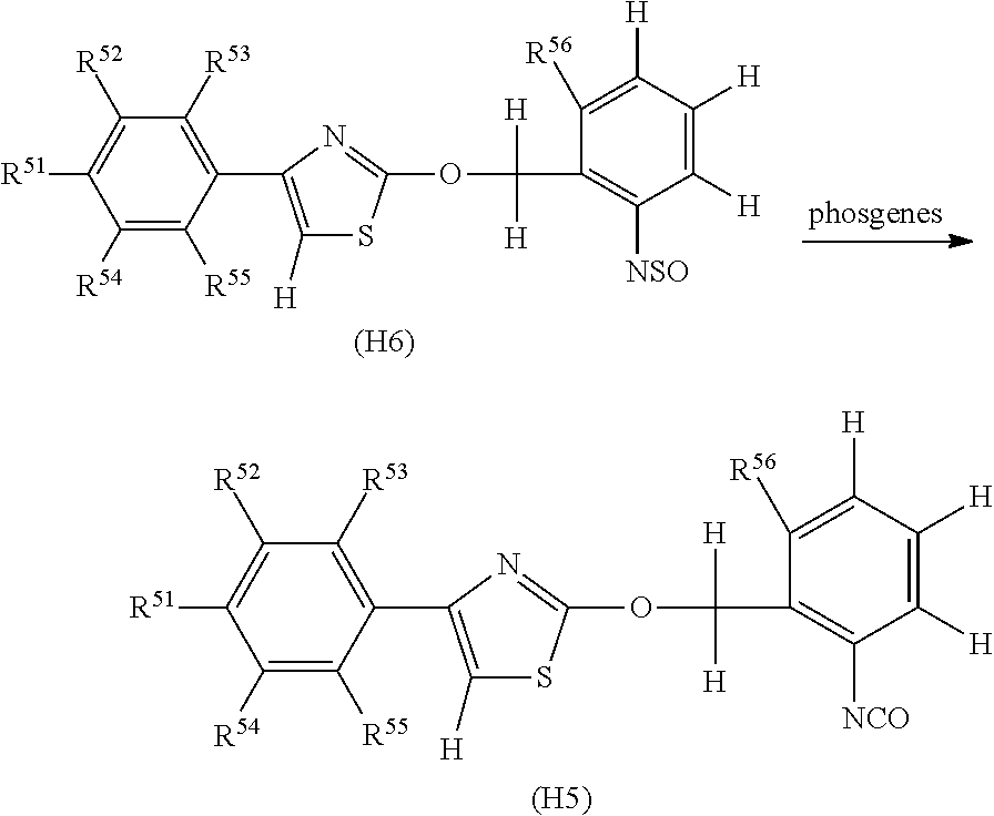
[(H5)].C1([R54])=C([R55])C(C2=C([H])SC(OC(C3=C([NCO])C([H])=C([H])C([H])=C3[R56])([H])[H])=N2)=C([R53])C([R52])=C1[R51].[(H6)].C1([R54])=C([R55])C(C2=C([H])SC(OC(C3=C([NSO])C([H])=C([H])C([H])=C3[R56])([H])[H])=N2)=C([R53])C([R52])=C1[R51]
